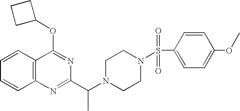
C1=CC2=C(C=C1)N=C(C(N1CCN(S(C3=CC=C(OC)C=C3)(=O)=O)CC1)C)N=C2OC1CCC1
